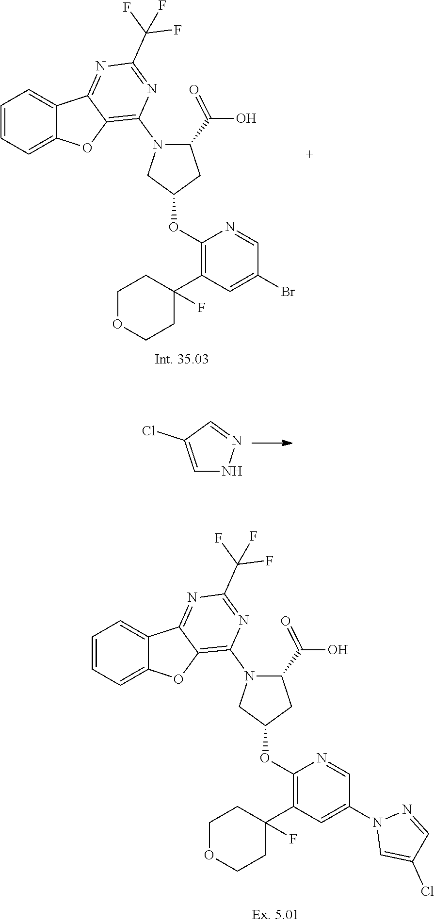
C1(OC2CC(C(O)=O)N(C3=C4C(=NC(C(F)(F)F)=N3)C3=CC=CC=C3O4)C2)=C(C2(F)CCOCC2)C=C(Br)C=N1.C1=C(Cl)C=NN1.C1(OC2CC(C(O)=O)N(C3=C4C(=NC(C(F)(F)F)=N3)C3=CC=CC=C3O4)C2)=C(C2(F)CCOCC2)C=C(N2C=C(Cl)C=N2)C=N1
